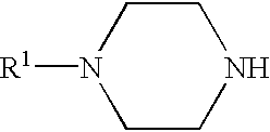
[R1]N1CCNCC1
